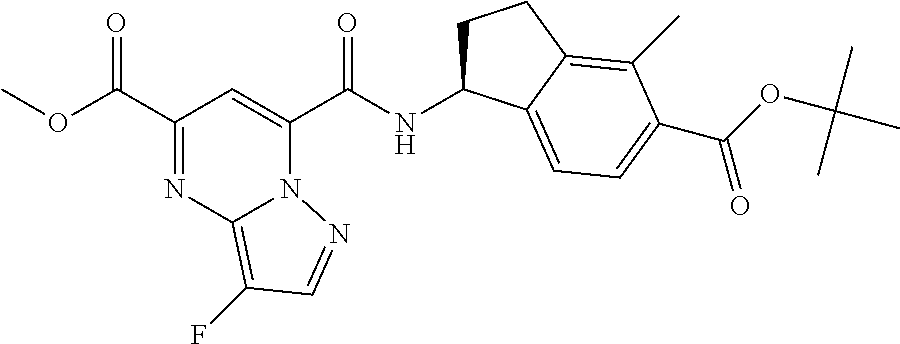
C1(C(OC)=O)=NC2=C(F)C=NN2C(C(NC2CCC3=C(C)C(C(=O)OC(C)(C)C)=CC=C23)=O)=C1
